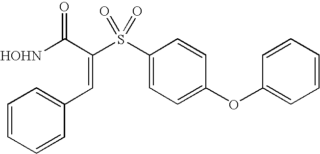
[HOHN]C(C(S(C1=CC=C(OC2=CC=CC=C2)C=C1)(=O)=O)=CC1=CC=CC=C1)=O
